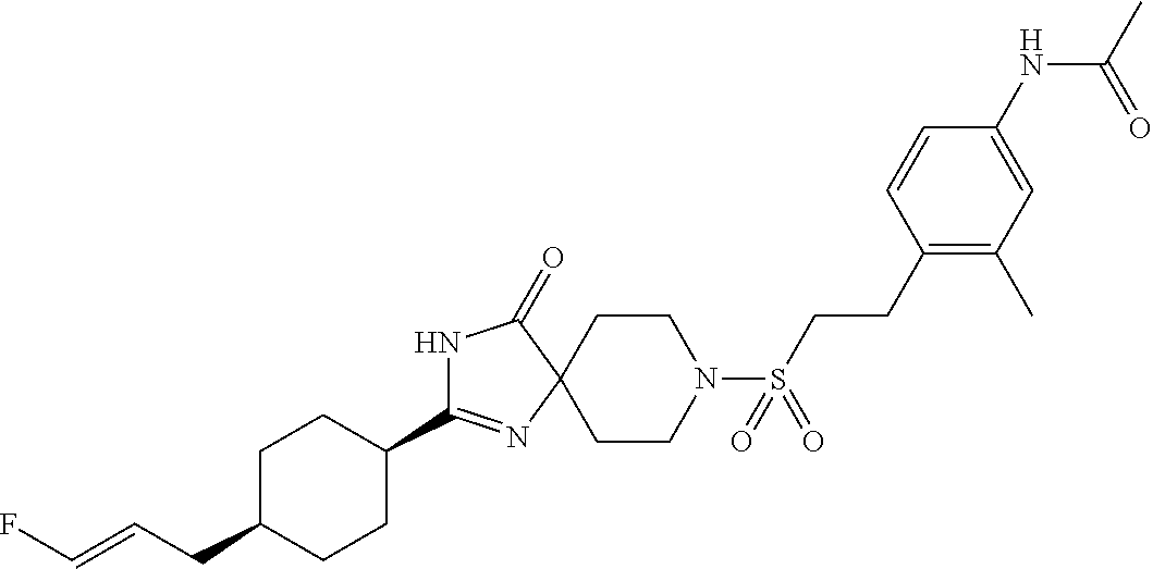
C1C(CC=CF)CCC(C2=NC3(C(=O)N2)CCN(S(CCC2=C(C)C=C(NC(C)=O)C=C2)(=O)=O)CC3)C1
